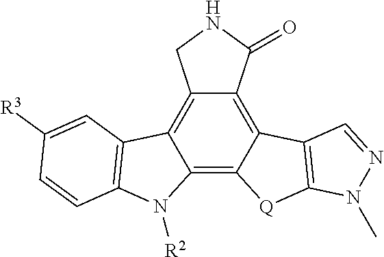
C12=C3C(=C4C(=C1C1=C(N2[R2])C=CC([R3])=C1)CNC4=O)C1=C([Q]3)N(C)N=C1
